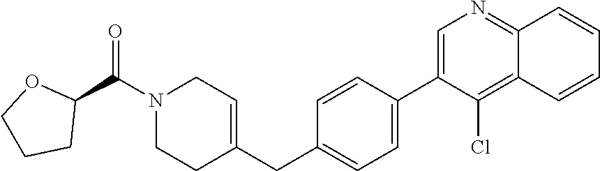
C1(C2=CC=C(CC3=CCN(C(C4OCCC4)=O)CC3)C=C2)=CN=C2C(=C1Cl)C=CC=C2
